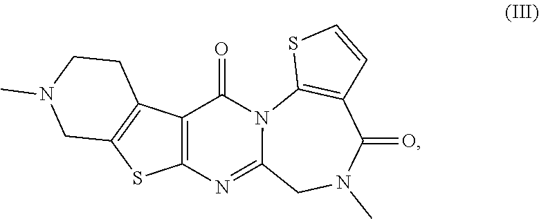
C12=C(C3=C(S1)CN(C)CC3)C(=O)N1C(=N2)CN(C)C(=O)C2=C1SC=C2
